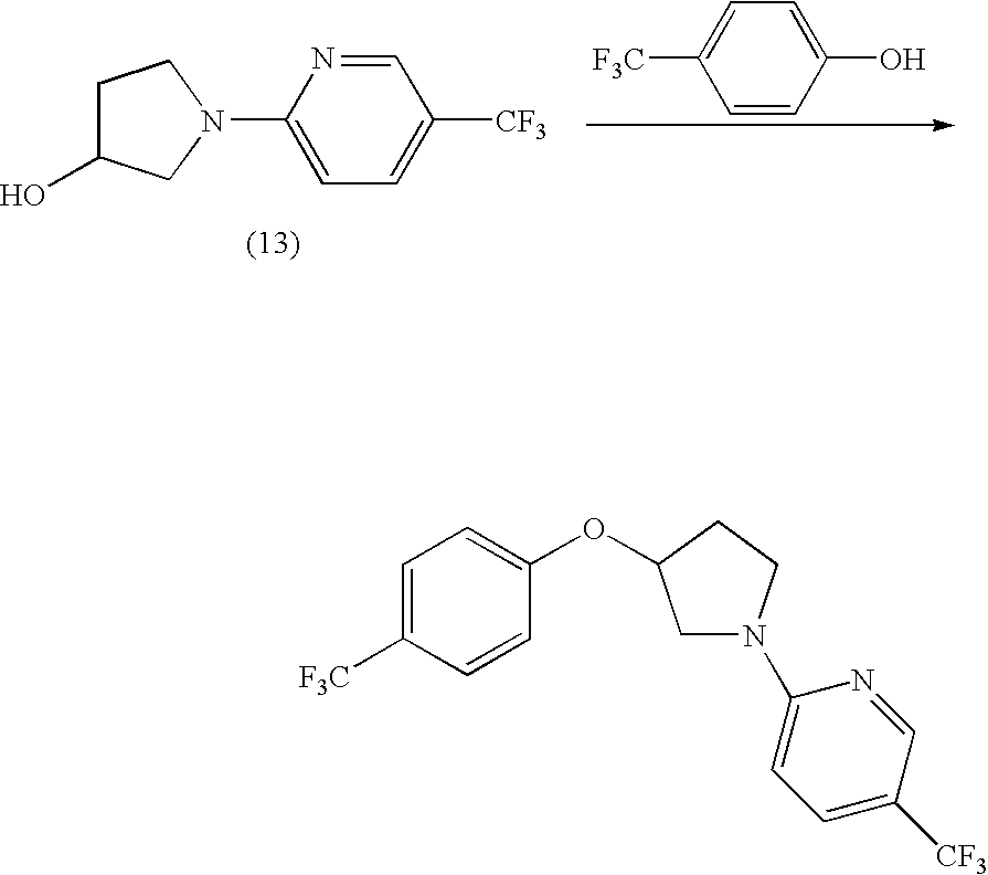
C1=NC(N2CC(O)CC2)=CC=C1[CF3].C1=C(O)C=CC([F3C])=C1.C1=C([F3C])C=CC(OC2CN(C3=CC=C([CF3])C=N3)CC2)=C1
